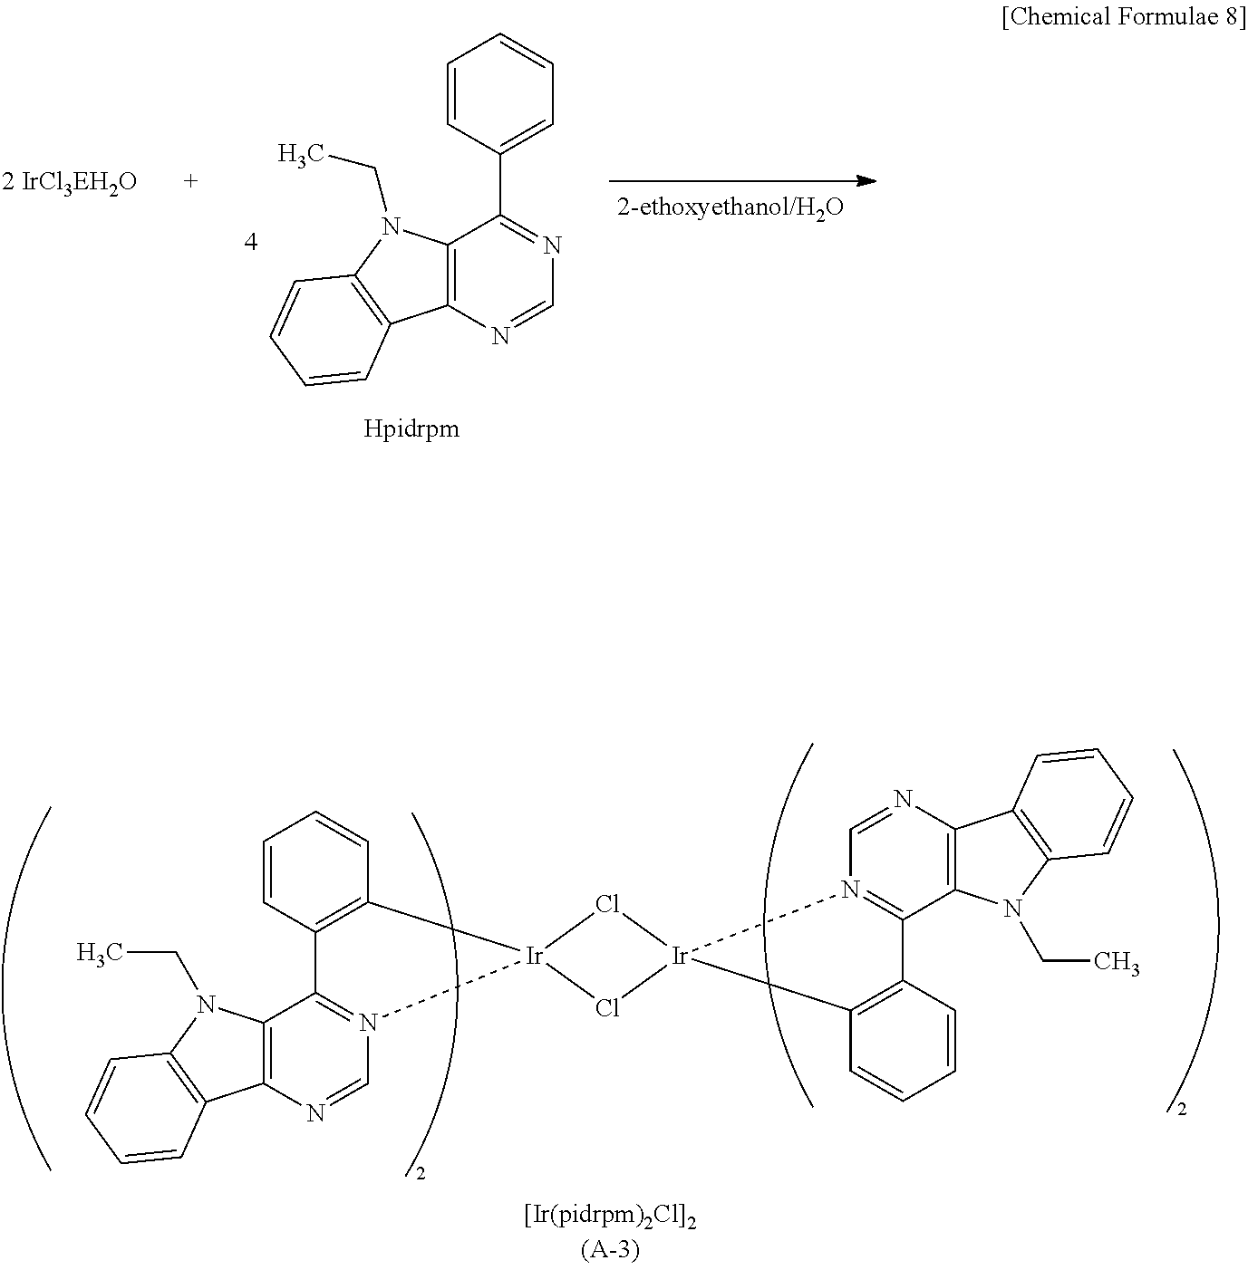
C1=CC(C2=NC=NC3=C2N(CC)C2=C3C=CC=C2)=CC=C1.C1=CC2=C(C=C1)[Ir]1(N3=C2C2=C(N=C3)C3=C(N2CC)C=CC=C3)Cl[Ir]2(Cl1)C1=C(C=CC=C1)C1=N2C=NC2=C1N(CC)C1=C2C=CC=C1
